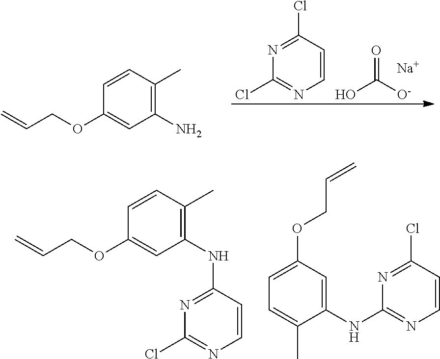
C1=CC(C)=C(NC2=NC(Cl)=NC=C2)C=C1OCC=C.C1=C(OCC=C)C=C(NC2=NC=CC(Cl)=N2)C(C)=C1.N1=C(Cl)C=CN=C1Cl.O=C([O-])O.[Na].C1=CC(C)=C(N)C=C1OCC=C
